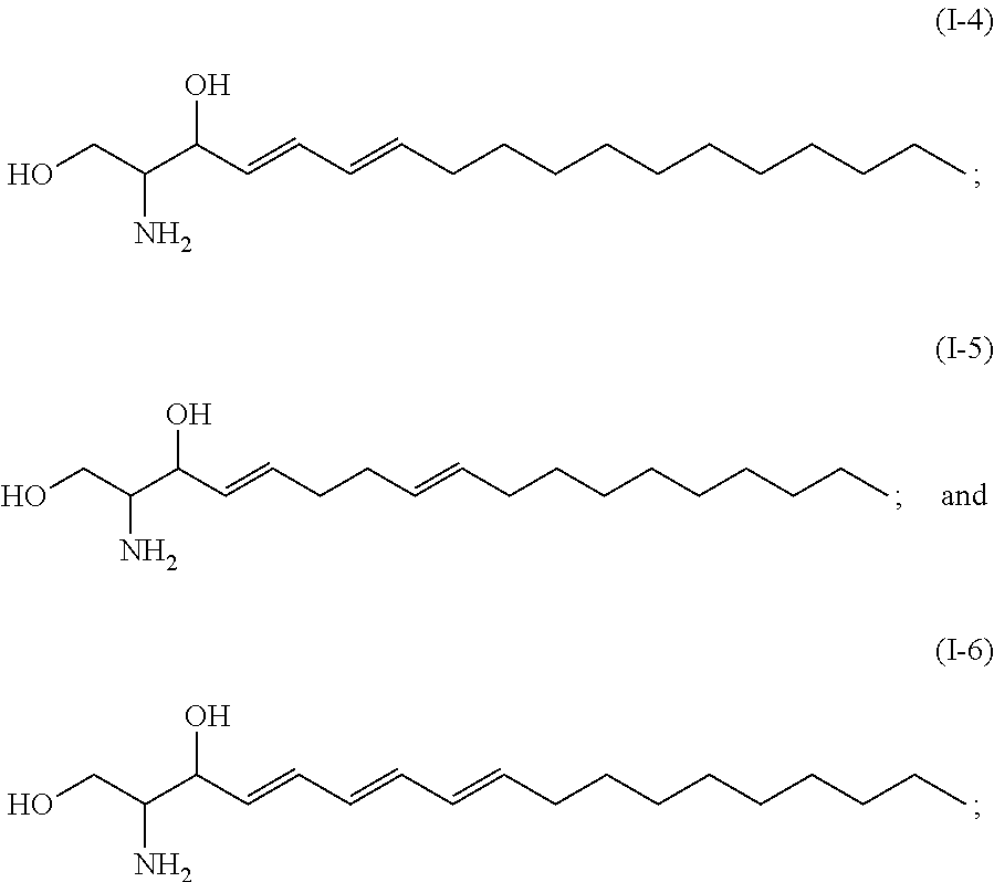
OCC(C(C=CC=CCCCCCCCCCCC)O)N.OCC(C(C=CC=CC=CCCCCCCCCC)O)N.OCC(C(C=CCCC=CCCCCCCCCC)O)N
